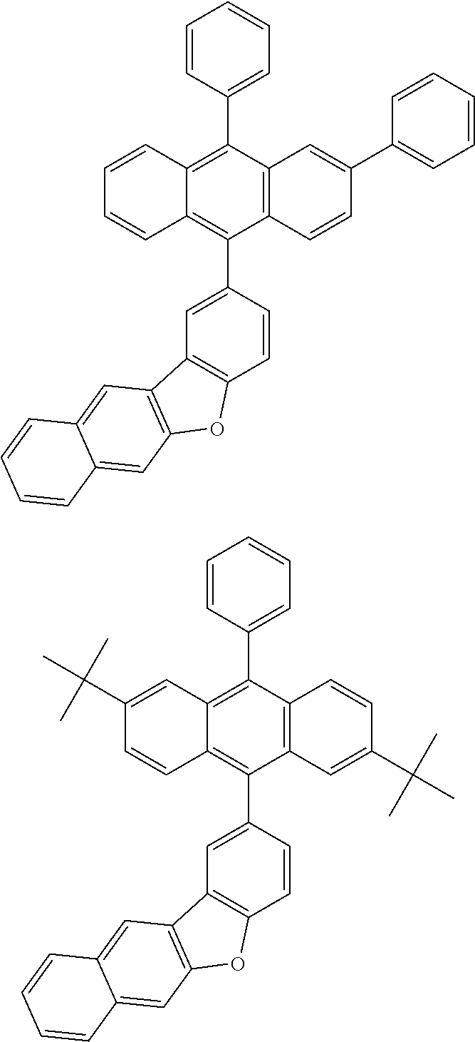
C1(C2=CC=CC=C2)=CC2=C(C=C1)C(C1=CC3=C(C=C1)OC1=C3C=C3C(=C1)C=CC=C3)=C1C(=C2C2=CC=CC=C2)C=CC=C1.C1=CC2=C(C=C1C(C)(C)C)C(C1=CC3=C(C=C1)OC1=C3C=C3C(=C1)C=CC=C3)=C1C(=C2C2=CC=CC=C2)C=C(C(C)(C)C)C=C1
